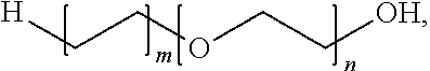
[H]CCOCC[OH]
